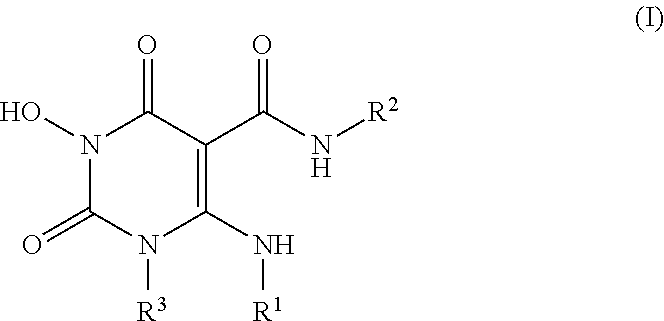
[R2]NC(C1=C(N[R1])N([R3])C(=O)N(O)C1=O)=O
